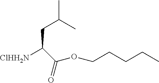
CCCCCOC(C(CC(C)C)[ClHH2N])=O
